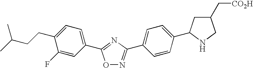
O1N=C(C2=CC=C(C3CC(C[CO2H])CN3)C=C2)N=C1C1=CC=C(CCC(C)C)C(F)=C1
